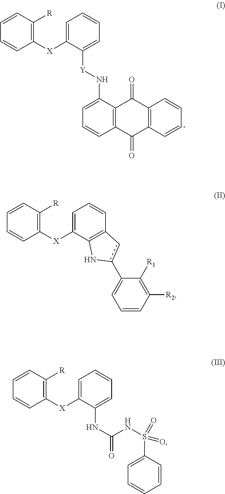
C1=CC=CC([X]C2=CC=CC=C2[Y]NC2=CC=CC3=C2C(=O)C2=C(C3=O)C=CC=C2)=C1[R].C1=CC=CC([X]C2=CC=CC3=C2Nc(C2=CC=CC([R2])=C2[R1])c3)=C1[R].C1=CC=CC([X]C2=CC=CC=C2NC(=O)NS(C2=CC=CC=C2)(=O)=O)=C1[R]
